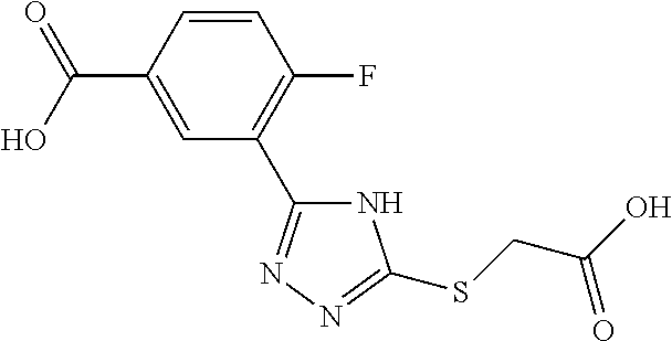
C1=CC(C(=O)O)=CC(C2=NN=C(SCC(O)=O)N2)=C1F
